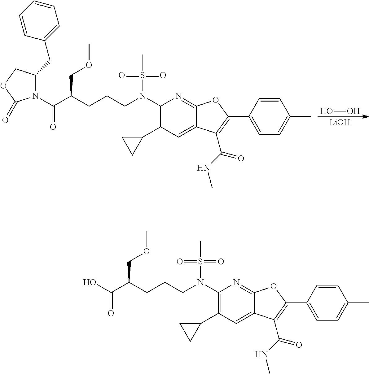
OO.[LiOH].C1(N(S(C)(=O)=O)CCCC(C(N2C(CC3=CC=CC=C3)COC2=O)=O)COC)=C(C2CC2)C=C2C(=N1)OC(C1=CC=C(C)C=C1)=C2C(=O)NC.C1(N(S(C)(=O)=O)CCCC(C(O)=O)COC)=C(C2CC2)C=C2C(=N1)OC(C1=CC=C(C)C=C1)=C2C(=O)NC
